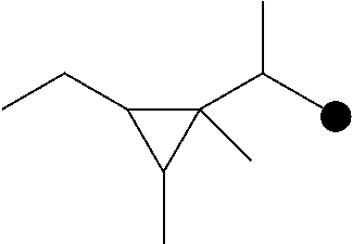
C1(C(C)C)(C)C(CC)C1C
